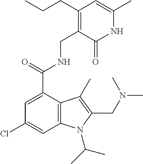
C1=C(C(=O)NCC2=C(CCC)C=C(C)NC2=O)C2=C(C=C1Cl)N(C(C)C)C(CN(C)C)=C2C
